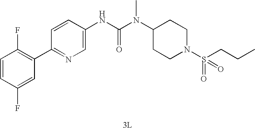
[3L].C1(C2=C(F)C=CC(F)=C2)=NC=C(NC(N(C2CCN(S(=O)(=O)CCC)CC2)C)=O)C=C1
